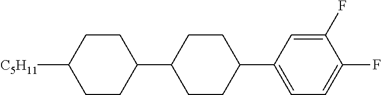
C1(F)=CC(C2CCC(C3CCC([C5H11])CC3)CC2)=CC=C1F
